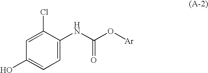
C1=C(NC(O[Ar])=O)C(Cl)=CC(O)=C1
